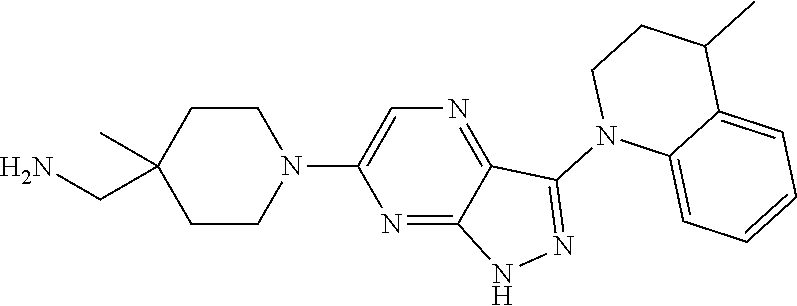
N1(C2=NNC3=NC(N4CCC(C)(CN)CC4)=CN=C23)C2=CC=CC=C2C(C)CC1
